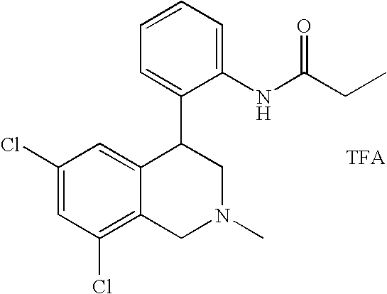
C1(Cl)=C2C(=CC(Cl)=C1)C(C1=CC=CC=C1NC(CC)=O)CN(C)C2
